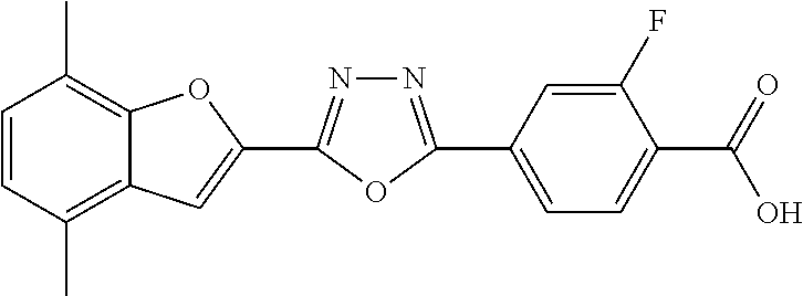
C1=CC(C)=C2C(=C1C)OC(C1=NN=C(C3=CC=C(C(=O)O)C(F)=C3)O1)=C2
